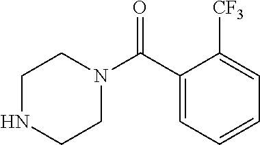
C1(C(N2CCNCC2)=O)=CC=CC=C1[CF3]
